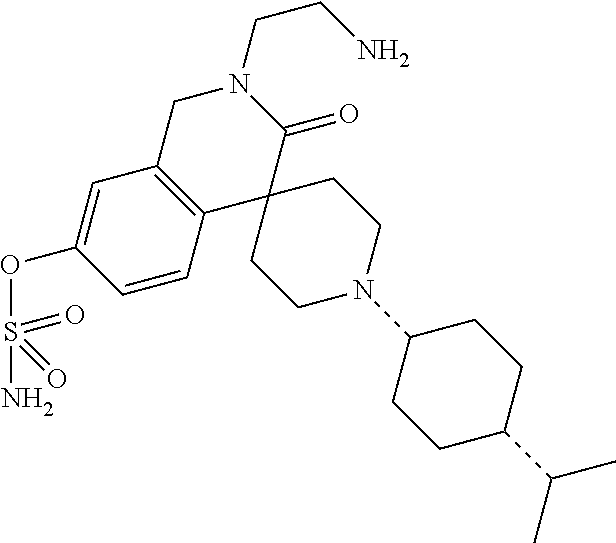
C1C2=C(C3(C(=O)N1CCN)CCN(C1CCC(C(C)C)CC1)CC3)C=CC(OS(N)(=O)=O)=C2
